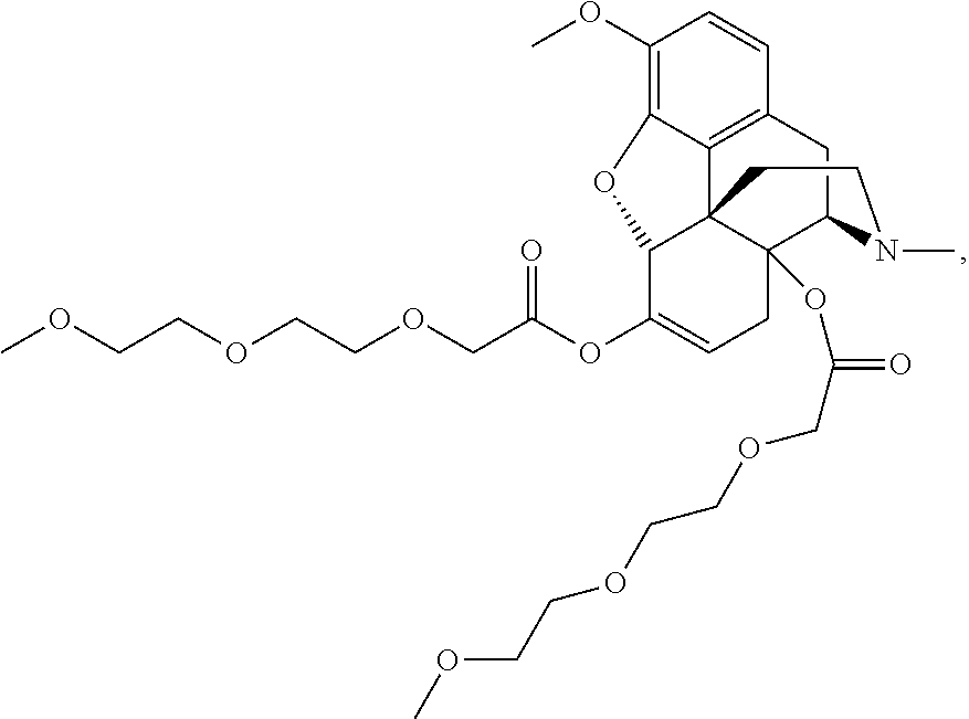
C1=CC2=C3C(=C1OC)OC1C34C(OC(=O)COCCOCCOC)(C(C2)N(C)CC4)CC=C1OC(COCCOCCOC)=O
